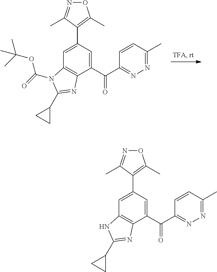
C12=C(C(C(=O)C3=NN=C(C)C=C3)=CC(C3=C(C)ON=C3C)=C1)N=C(C1CC1)N2C(=O)OC(C)(C)C.C12=C(C(C(=O)C3=NN=C(C)C=C3)=CC(C3=C(C)ON=C3C)=C1)N=C(C1CC1)N2
